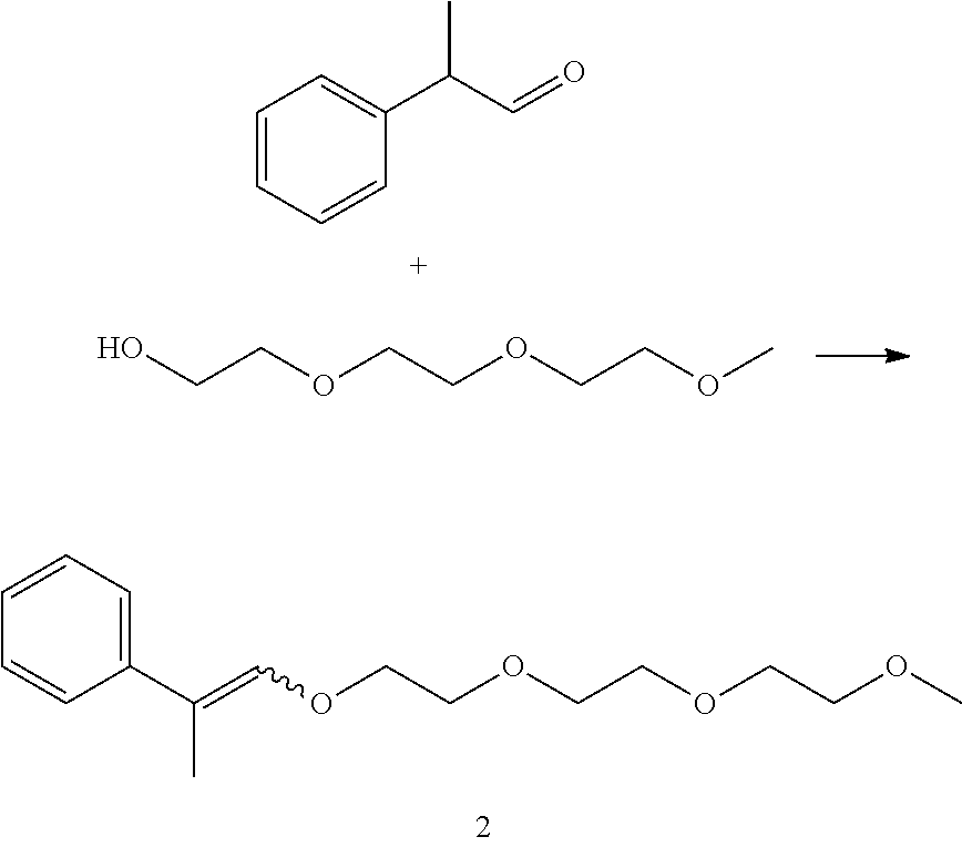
C1=CC=CC(C(C=O)C)=C1.OCCOCCOCCOC.C1(C(=COCCOCCOCCOC)C)=CC=CC=C1
